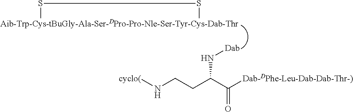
[Aib-Trp-Cys-tBuGly-Ala-Ser-DPro-Pro-Nle-Ser-Tyr-Cys-Dab-Thr]1SS1.N([Dab])C(CCN[cyclo(])C([Dab-DPhe-Leu-Dab-Dab-Thr-)])=O
